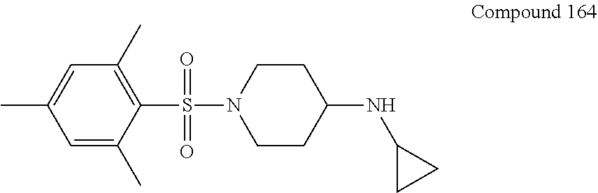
C1CN(S(=O)(C2=C(C)C=C(C)C=C2C)=O)CCC1NC1CC1
